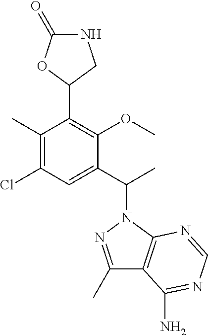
C1(C)=C(Cl)C=C(C(C)N2N=C(C)C3=C2N=CN=C3N)C(OC)=C1C1CNC(=O)O1
